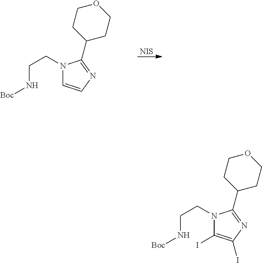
[NIS].O1CCC(C2=NC=CN2CCN[Boc])CC1.O1CCC(C2=NC(I)=C(I)N2CCN[Boc])CC1
